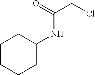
C1CCCC(NC(CCl)=O)C1
